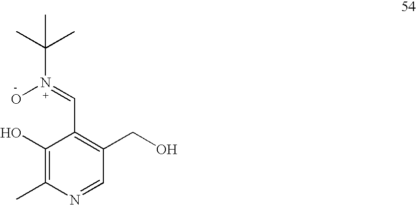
C1(O)=C(C)N=CC(CO)=C1C=N(O)C(C)(C)C
